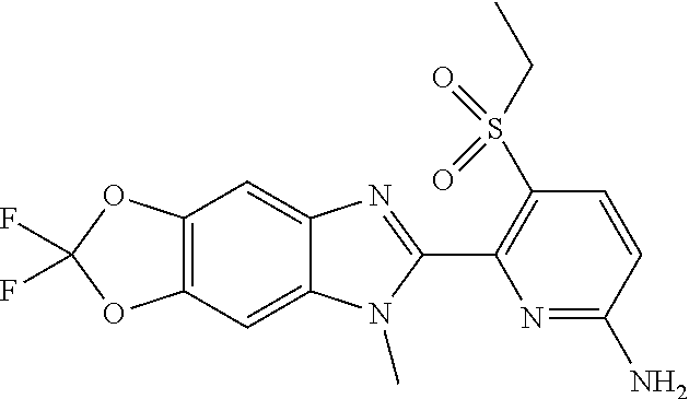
C12=C(C=C3C(=C1)N=C(C1=C(S(CC)(=O)=O)C=CC(N)=N1)N3C)OC(F)(F)O2
